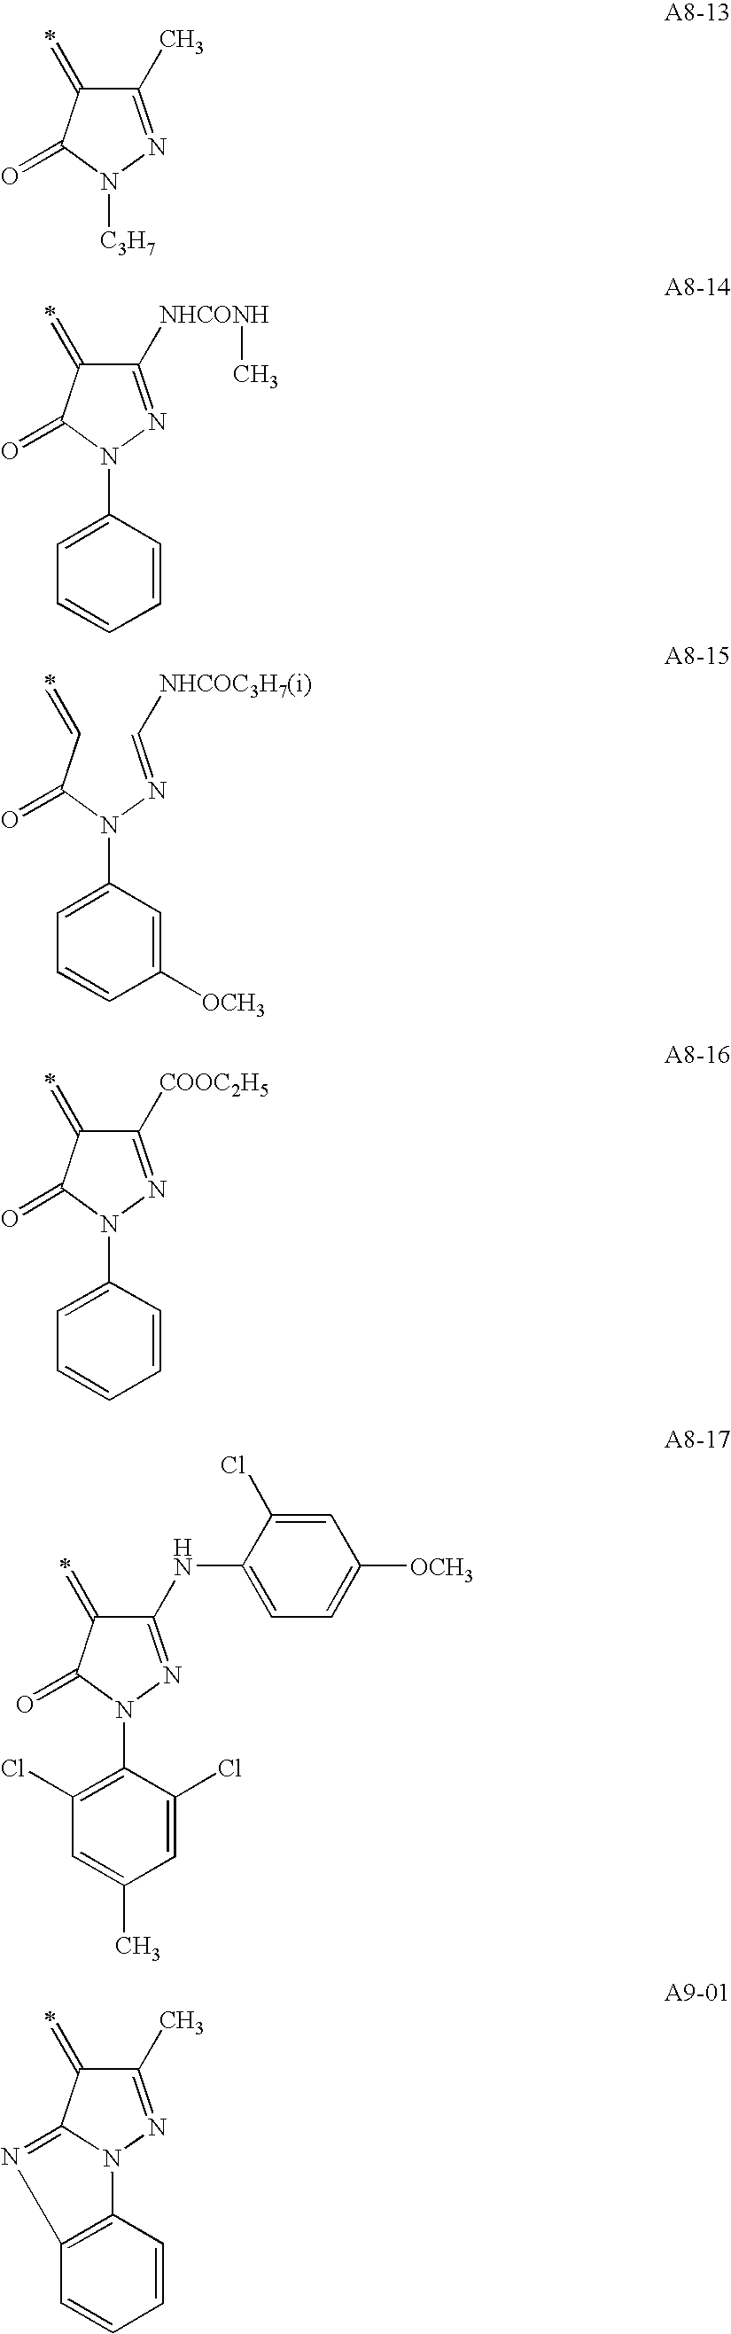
C1([NHCONH]C)=NN(C2=CC=CC=C2)C(=O)C1=C.C1(C)=NN([C3H7])C(=O)C1=C.C(=NN(C(C=C)=O)C1=CC=CC([OCH3])=C1)[NHCOC3H7(i)].C1([COOC2H5])=NN(C2=CC=CC=C2)C(=O)C1=C.C1(NC2=CC=C([OCH3])C=C2Cl)=NN(C2=C(Cl)C=C(C)C=C2Cl)C(=O)C1=C.C1(C)=NN2C3=C(N=C2C1=C)C=CC=C3
